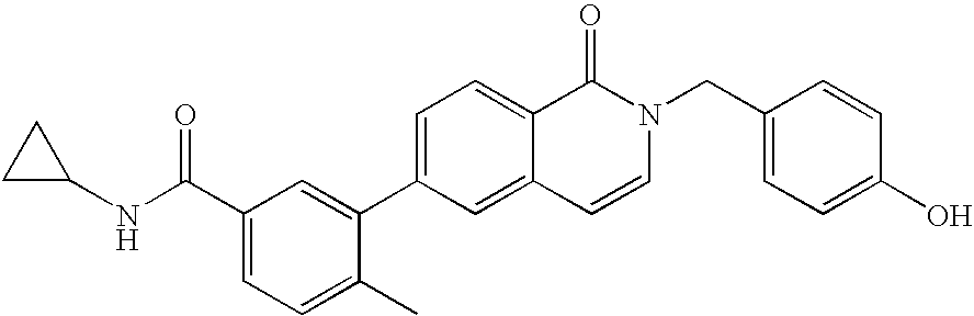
C1C(NC(C2=CC=C(C)C(C3=CC=C4C(=C3)C=CN(CC3=CC=C(O)C=C3)C4=O)=C2)=O)C1
